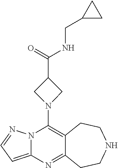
C12=C(N3CC(C(=O)NCC4CC4)C3)N3C(=CC=N3)N=C1CCNCC2
